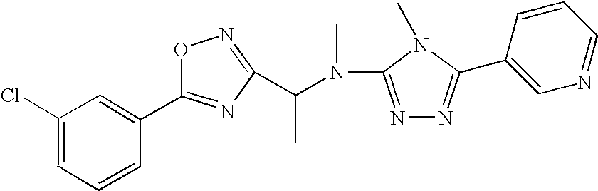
C1(Cl)=CC=CC(C2=NC(C(C)N(C3=NN=C(C4=CN=CC=C4)N3C)C)=NO2)=C1
